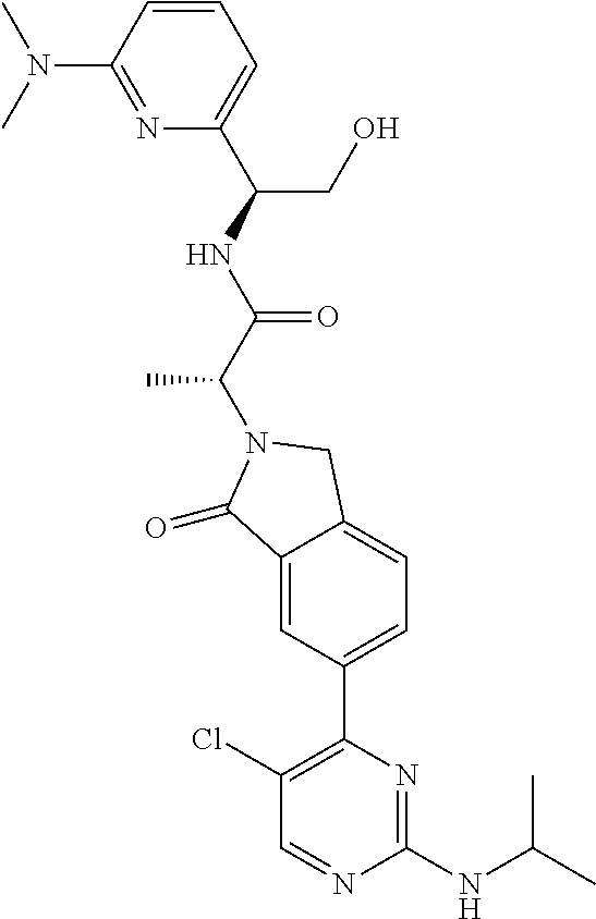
C1(=O)C2=CC(C3=C(Cl)C=NC(NC(C)C)=N3)=CC=C2CN1C(C(NC(C1=CC=CC(N(C)C)=N1)CO)=O)C
